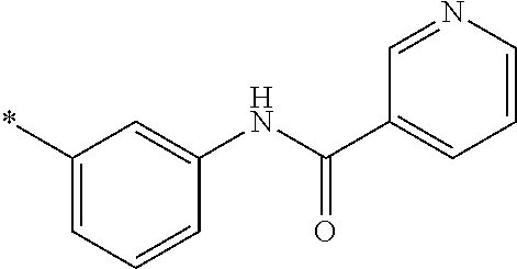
C1(*)=CC=CC(NC(=O)C2=CC=CN=C2)=C1
